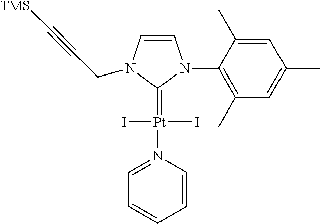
C1=CN(CC#C[TMS])C(=[Pt](N2=CC=CC=C2)(I)I)N1C1=C(C)C=C(C)C=C1C
